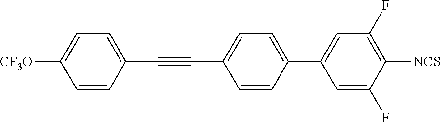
[CF3O]C1=CC=C(C#CC2=CC=C(C3=CC(F)=C([NCS])C(F)=C3)C=C2)C=C1
